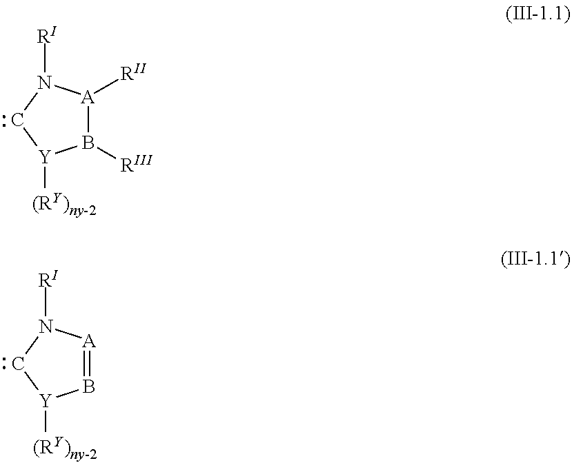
B1([RIII])[A]([RII])N([RI])C[Y]1[(RY)ny-2].B1=[A]N([RI])C[Y]1[(RY)ny-2]
